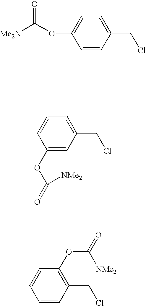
C1=C(OC([Me2N])=O)C=CC(CCl)=C1.C1=CC(OC(=O)[NMe2])=CC(CCl)=C1.C1=CC=CC(CCl)=C1OC(=O)[NMe2]
